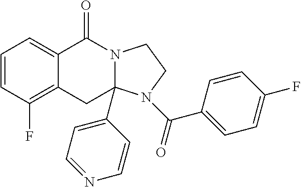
C1=CC(F)=C2C(=C1)C(=O)N1C(C3=CC=NC=C3)(C2)N(C(=O)C2=CC=C(F)C=C2)CC1
